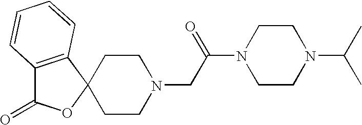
C1CN(CC(N2CCN(C(C)C)CC2)=O)CCC12OC(=O)C1=C2C=CC=C1
